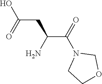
N1(C(C(CC(O)=O)N)=O)CCOC1
